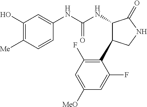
C1=CC([Me])=C(O)C=C1NC(NC1C(C2=C(F)C=C([MeO])C=C2F)CNC1=O)=O
